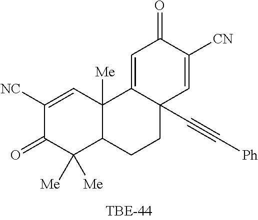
C1([NC])=CC2([Me])C(C([Me])([Me])C1=O)CCC1(C#C[Ph])C2=CC(=O)C([CN])=C1
